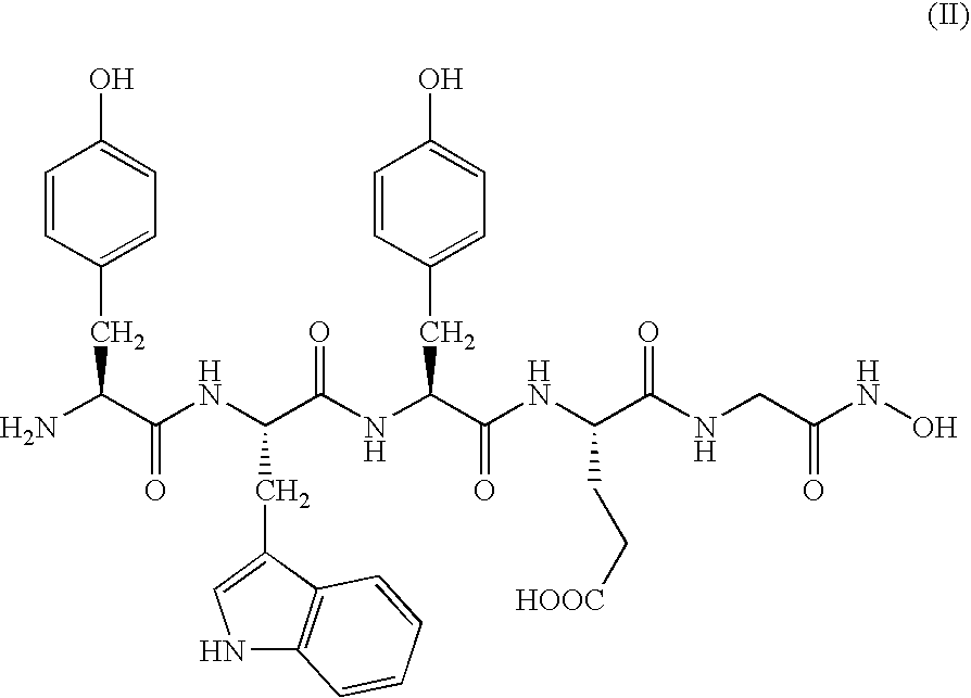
NC(C(NC(C(NC(C(NC(C(NCC(NO)=O)=O)CC[HOOC])=O)CC1=CC=C(O)C=C1)=O)CC1=CNC2=C1C=CC=C2)=O)CC1=CC=C(O)C=C1
